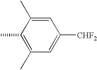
C1(C)=C(C)C=C([CHF2])C=C1C
